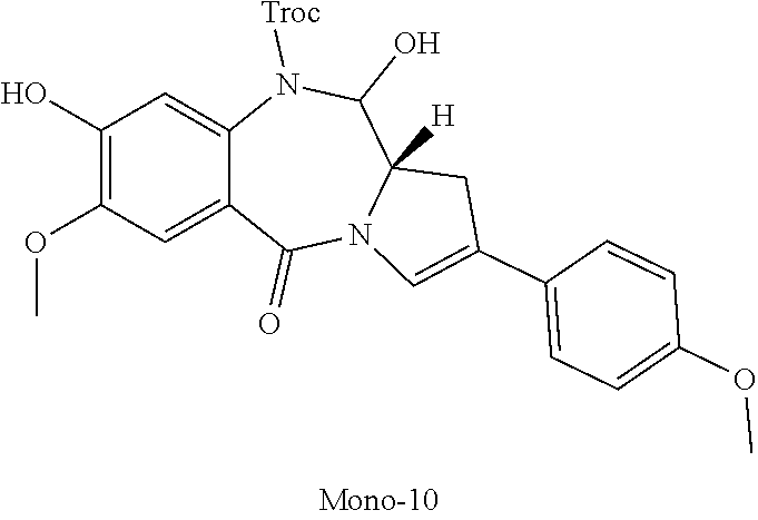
C1(O)=C(OC)C=C2C(=C1)N([Troc])C(O)C1([H])N(C2=O)C=C(C2=CC=C(OC)C=C2)C1
